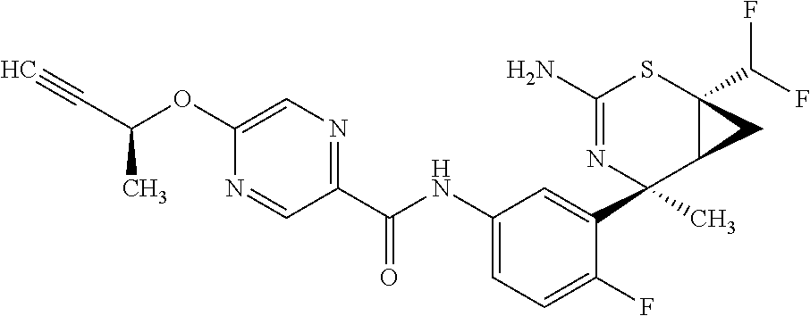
C1(N)=NC(C2=CC(NC(C3=NC=C(OC(C#C)C)N=C3)=O)=CC=C2F)(C)C2C(C(F)F)(S1)C2
